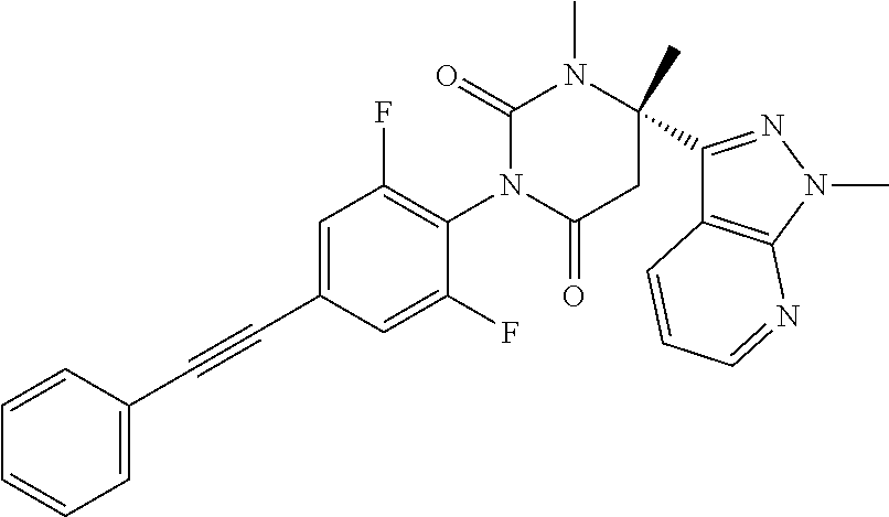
C1=CC=CC=C1C#CC1=CC(F)=C(N2C(=O)CC(C)(C3=NN(C)C4=C3C=CC=N4)N(C)C2=O)C(F)=C1
